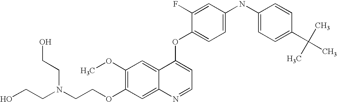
C1=C(NC2=CC=C(C(C)(C)C)C=C2)C=C(F)C(OC2=CC=NC3=CC(OCCN(CCO)CCO)=C(OC)C=C23)=C1
